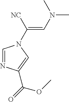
C1=NC(C(=O)OC)=CN1C([NC])=CN(C)C
